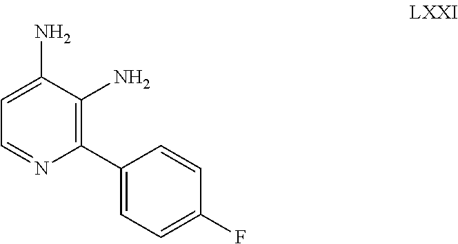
C1(C2=C(N)C(N)=CC=N2)=CC=C(F)C=C1
